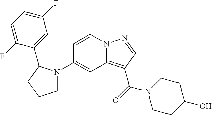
C1(N2CCCC2C2=CC(F)=CC=C2F)=CC2=C(C(=O)N3CCC(O)CC3)C=NN2C=C1
